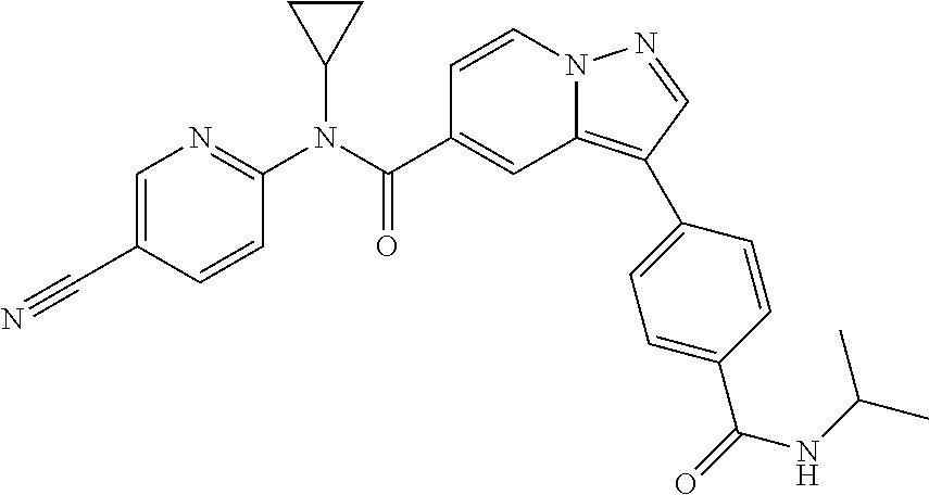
C1=CN2C(=C(C3=CC=C(C(=O)NC(C)C)C=C3)C=N2)C=C1C(N(C1=NC=C(C#N)C=C1)C1CC1)=O
